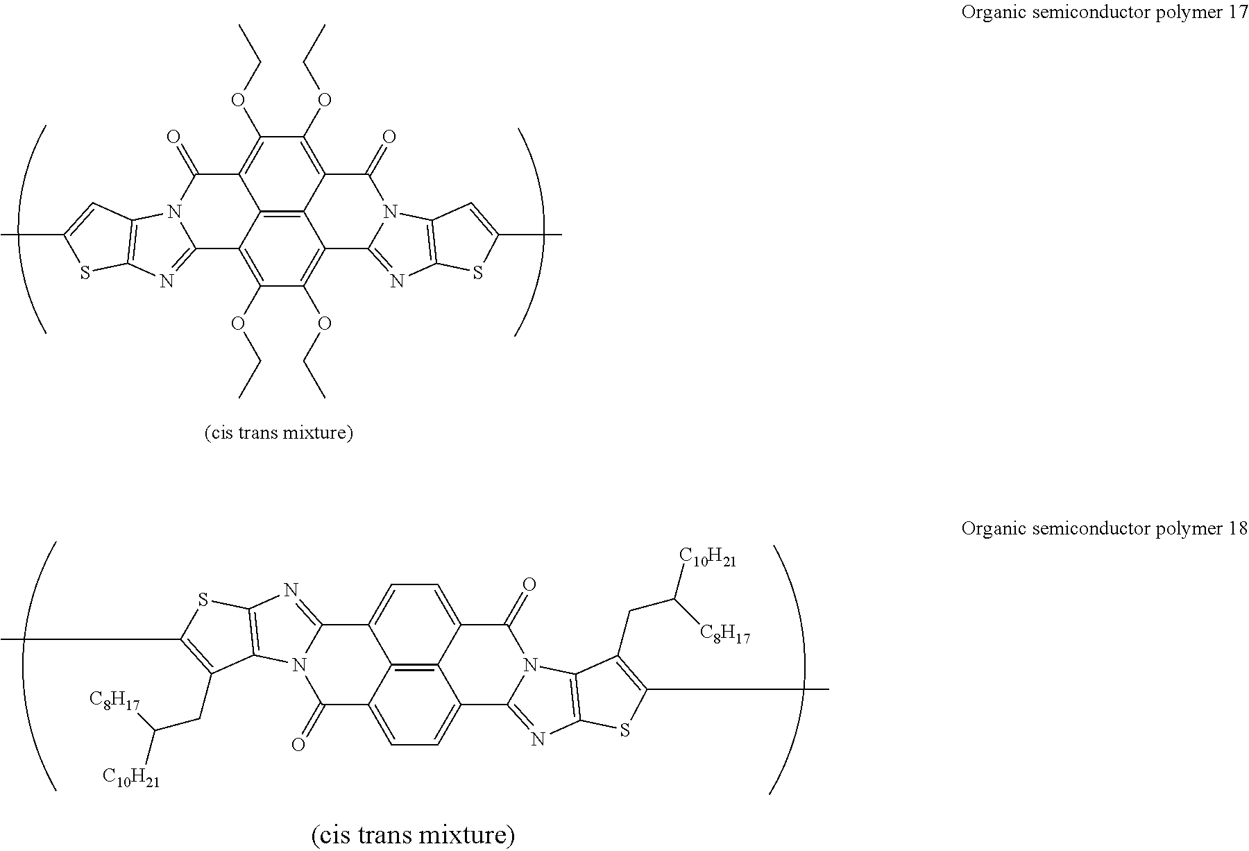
C12=C(OCC)C(OCC)=C3C4=C1C(=C(OCC)C(OCC)=C4C(=O)N1C3=NC3=C1C=C(C)S3)C(=O)N1C2=NC2=C1C=C(C)S2.C12=CC=C3C4=C1C(=CC=C4C(=O)N1C3=NC3=C1C(CC([C10H21])[C8H17])=C(C)S3)C1=NC3=C(N1C2=O)C(CC([C10H21])[C8H17])=C(C)S3
